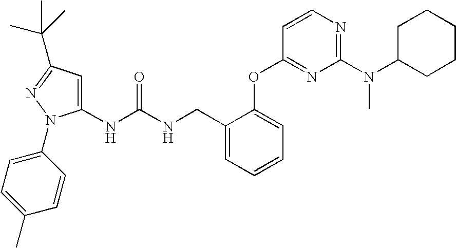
C1(NC(NCC2=CC=CC=C2OC2=NC(N(C3CCCCC3)C)=NC=C2)=O)=CC(C(C)(C)C)=NN1C1=CC=C(C)C=C1
